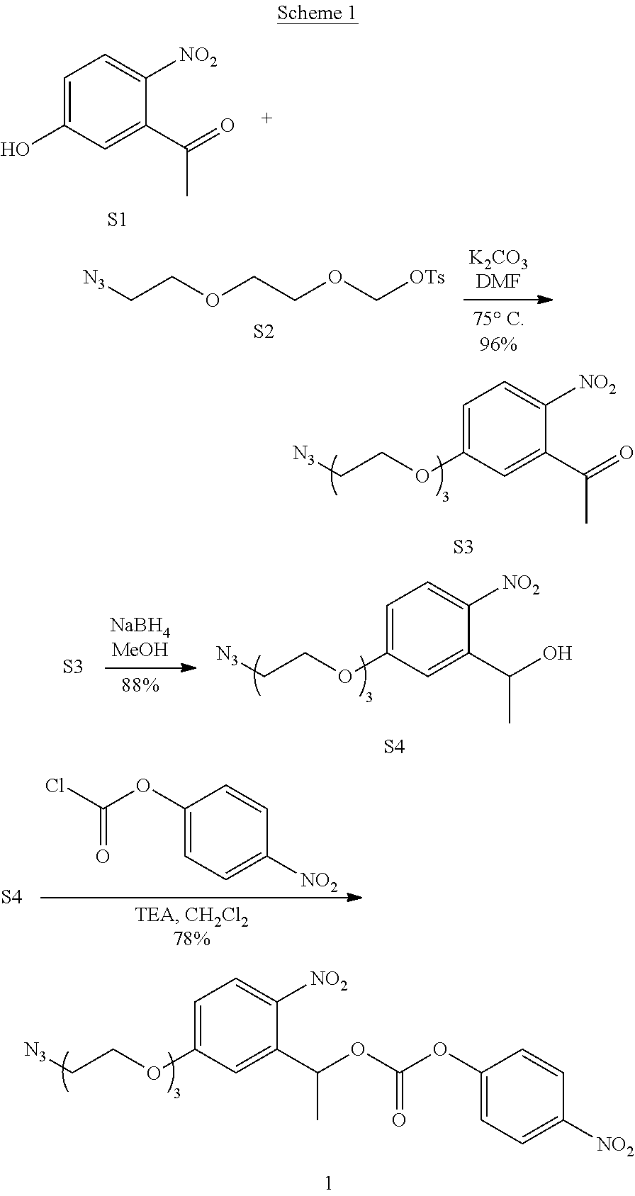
C1=C(OCC[N3])C=C(C(=O)C)C([NO2])=C1.[S3].C1=C(O)C=C(C(=O)C)C([NO2])=C1.[S1].[N3]CCOCCOC[OTs].[S2].C1=C(OCC[N3])C=C(C(O)C)C([NO2])=C1.[S4].[S3].C1(OC(Cl)=O)=CC=C([NO2])C=C1.[S4].C1=C(OCC[N3])C=C(C(OC(OC2=CC=C([NO2])C=C2)=O)C)C([NO2])=C1
